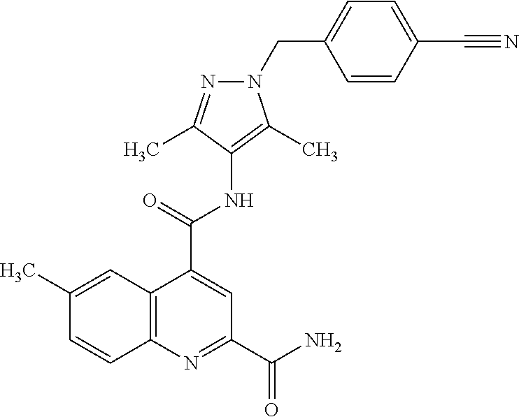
C1(C)=CC2=C(C=C1)N=C(C(N)=O)C=C2C(=O)NC1=C(C)N(CC2=CC=C(C#N)C=C2)N=C1C
